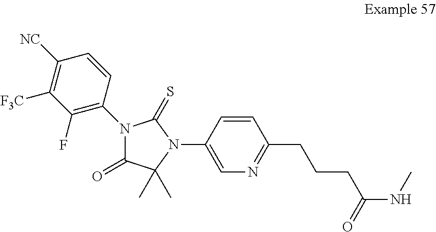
C1=CC(N2C(C)(C)C(=O)N(C3=C(F)C([F3C])=C([NC])C=C3)C2=S)=CN=C1CCCC(=O)NC
